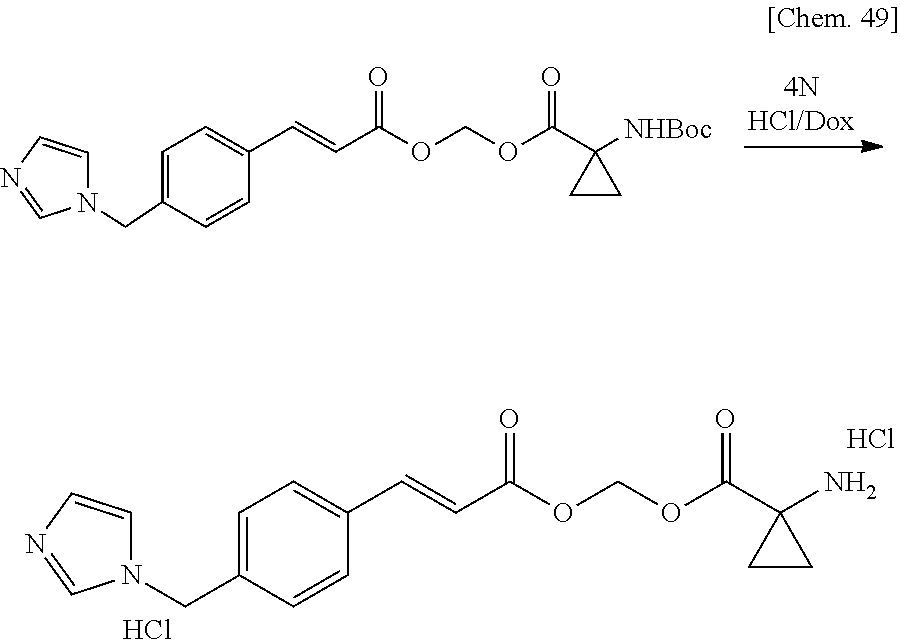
C1=C(CN2C=CN=C2)C=CC(C=CC(=O)OCOC(C2([NHBoc])CC2)=O)=C1.C1=C(CN2C=CN=C2)C=CC(C=CC(=O)OCOC(C2(N)CC2)=O)=C1.Cl.Cl
